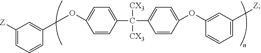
C1([Z])=CC=CC(OC2=CC=C(C([CX3])([CX3])C3=CC=C(OC4=CC([Z])=CC=C4)C=C3)C=C2)=C1
